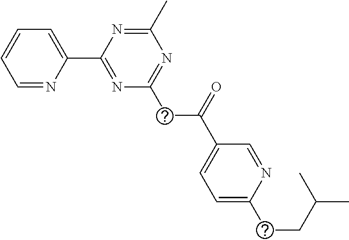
C1=NC(C2=NC(CC(=O)C3=CC=C(CCC(C)C)N=C3)=NC(C)=N2)=CC=C1
